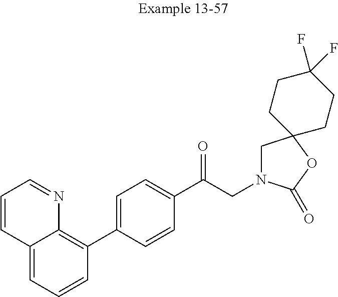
C12=CC=CC(C3=CC=C(C(CN4CC5(OC4=O)CCC(F)(F)CC5)=O)C=C3)=C1N=CC=C2
